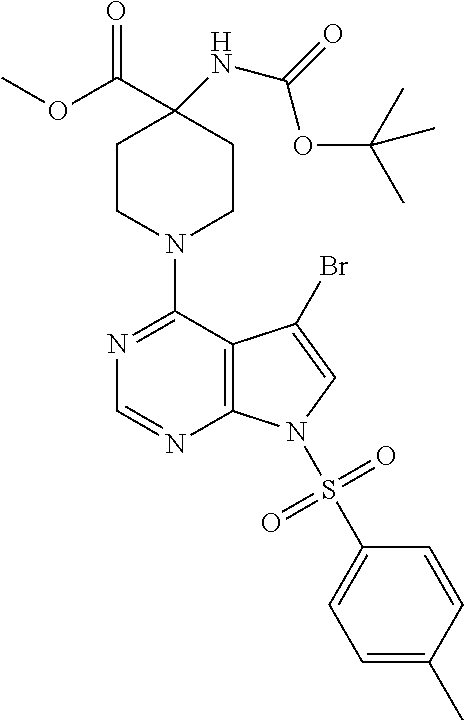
C12=C(C(N3CCC(C(OC)=O)(NC(=O)OC(C)(C)C)CC3)=NC=N1)C(Br)=CN2S(C1=CC=C(C)C=C1)(=O)=O
